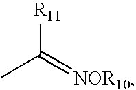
CC(=[NOR10])[R11]
